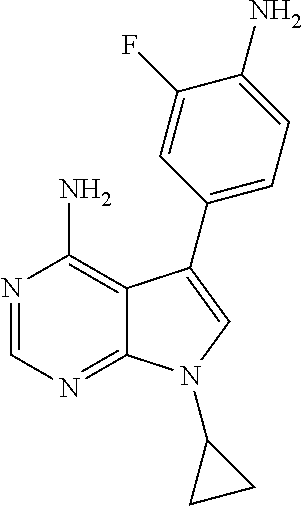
N1=CN=C2C(=C1N)C(C1=CC=C(N)C(F)=C1)=CN2C1CC1
